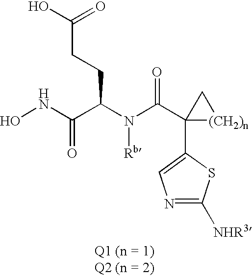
ONC(C(N(C(C1(C2=CN=C([NHR3])S2)[(CH2)n]C1)=O)[Rb])CCC(O)=O)=O
